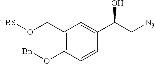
C1(CO[TBS])=C(O[Bn])C=CC(C(O)C[N3])=C1
